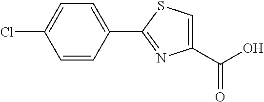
C1(C(O)=O)=CSC(C2=CC=C(Cl)C=C2)=N1
